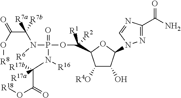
C1([R4O])C(O)C(N2N=C(C(N)=O)N=C2)OC1C([R1])([R2])OP(N(C(C(=O)O[R18])([R17a])[R17b])[R16])(=O)N(C(C(=O)O[R8])([R7a])[R7b])[R6]
